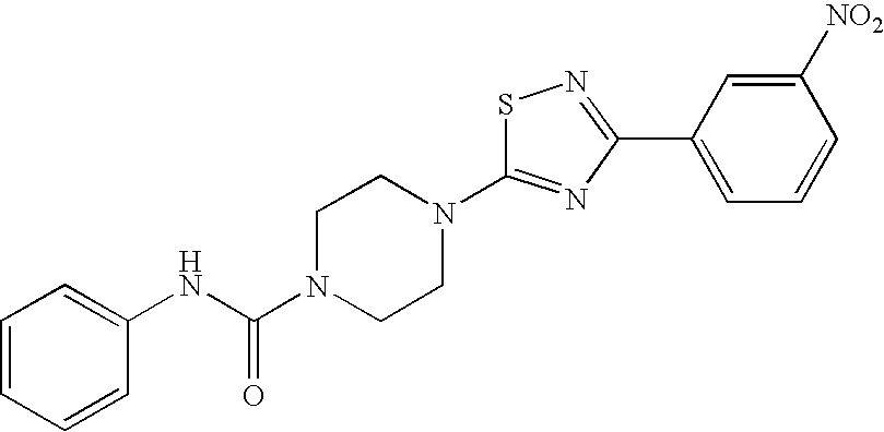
S1C(N2CCN(C(NC3=CC=CC=C3)=O)CC2)=NC(C2=CC=CC([NO2])=C2)=N1
